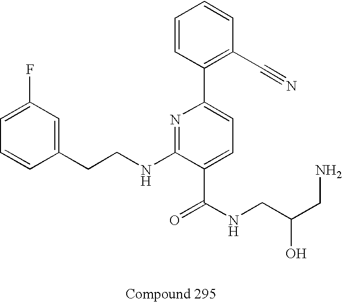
C1=CC(CCNC2=NC(C3=C(C#N)C=CC=C3)=CC=C2C(NCC(CN)O)=O)=CC(F)=C1
